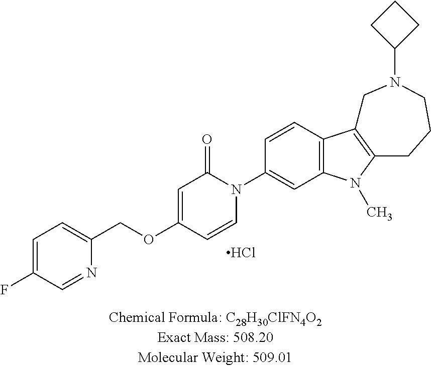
C1=C(F)C=NC(COC2=CC(=O)N(C3=CC4=C(C=C3)C3=C(N4C)CCCN(C4CCC4)C3)C=C2)=C1.Cl
